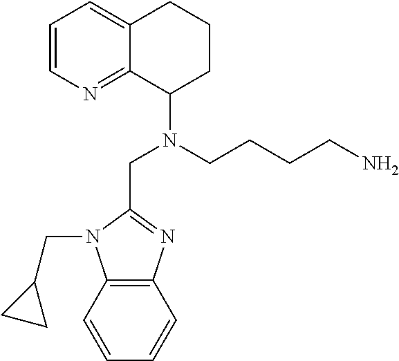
C1=CC=CC2=C1N(CC1CC1)C(CN(CCCCN)C1CCCC3=CC=CN=C13)=N2
